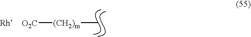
C[(CH2)m][O2C]
